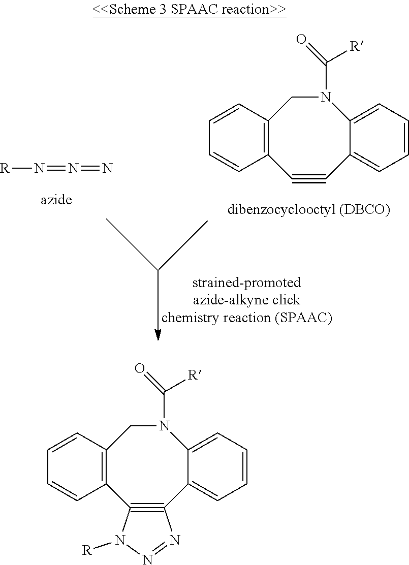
[R]N=N=N.C12=C(C#CC3=CC=CC=C3N(C([R])=O)C1)C=CC=C2.C12=C(C3#C(C4=CC=CC=C4N(C([R])=O)C1)N=NN3[R])C=CC=C2
